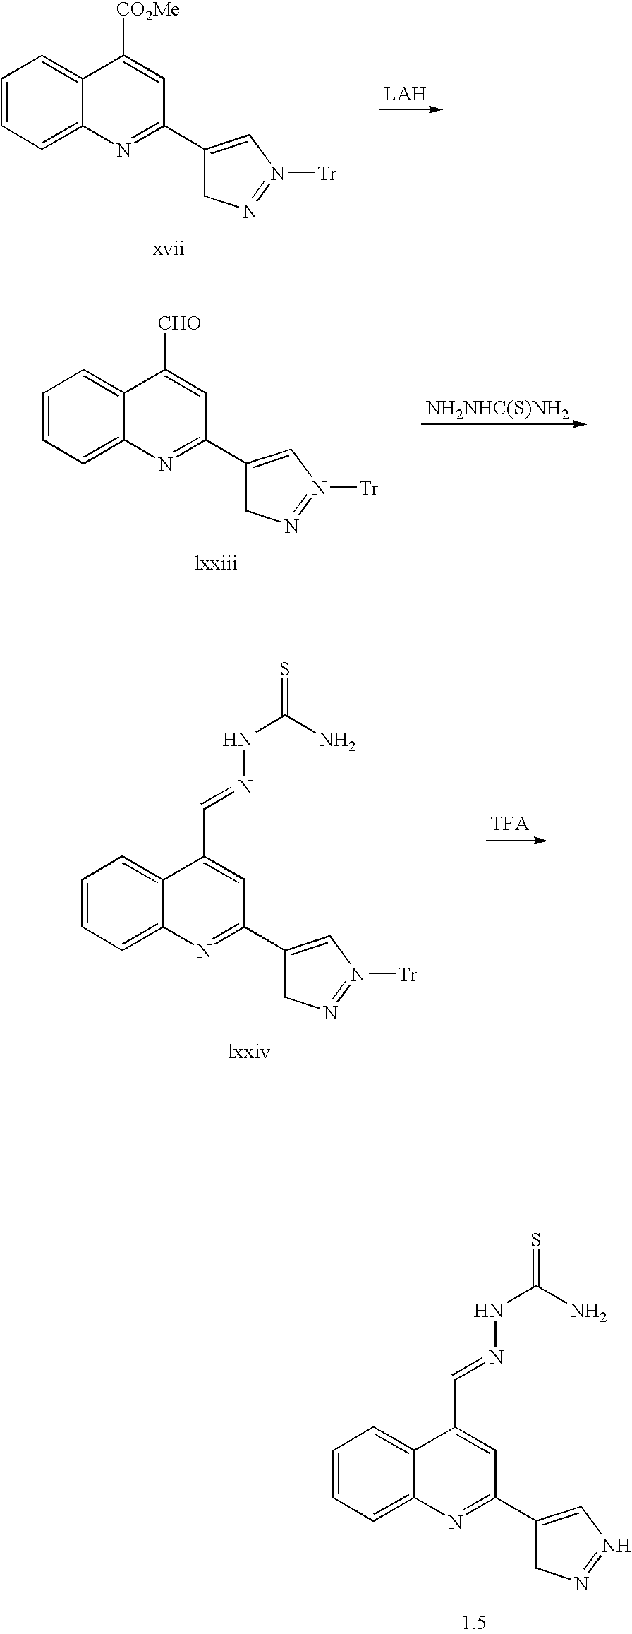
C1=CC=C2C(=C1)C(C=NNC(N)=S)=CC(C1=CN=NC1)=N2.C1=CC=C2C(=C1)C([CO2Me])=CC(C1=CN([Tr])=NC1)=N2.C1=CC=C2C(=C1)C([CHO])=CC(C1=CN([Tr])=NC1)=N2.[NH2NHC(S)NH2].C1=CC=C2C(=C1)C(C=NNC(N)=S)=CC(C1=CN([Tr])=NC1)=N2
